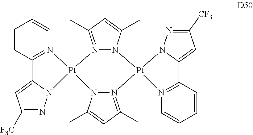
C1=CC=CN2=C1C1=CC([F3C])=NN1[Pt]21N2=C(C)C=C(C)N2[Pt]2(N3=C(C)C=C(C)N13)N1=C(C=CC=C1)C1=CC([CF3])=NN21
